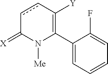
C1(C2=C([Y])ccC(=[X])N2[Me])=CC=CC=C1F
